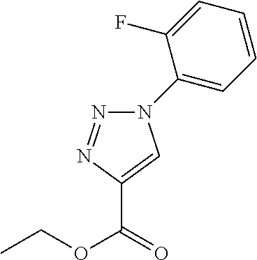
O(CC)C(=O)C1=CN(C2=CC=CC=C2F)N=N1
